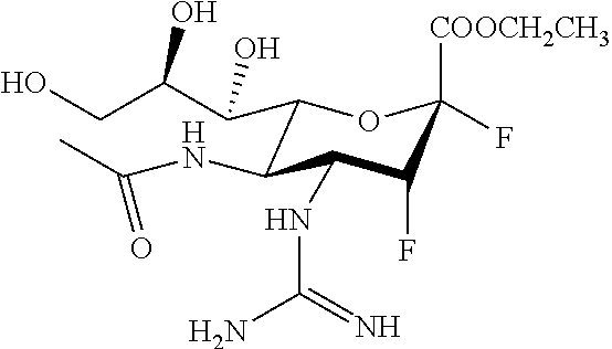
C1(C(C(CO)O)O)C(NC(C)=O)C(NC(N)=N)C(F)C([COOCH2CH3])(F)O1
